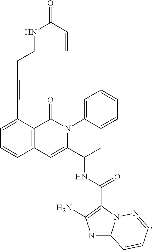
C12=C(C(C#CCCNC(=O)C=C)=CC=C1)C(=O)N(C1=CC=CC=C1)C(C(C)NC(C1=C(N)N=C3N1N=CC=C3)=O)=C2
